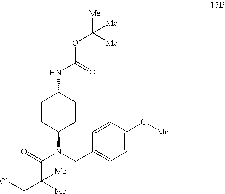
C1CC(N(C(=O)C([Me])(CCl)[Me])CC2=CC=C(O[Me])C=C2)CCC1NC(=O)OC([Me])([Me])[Me]
